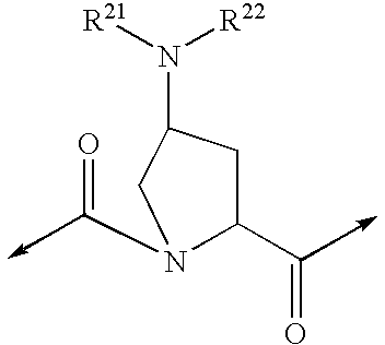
N([R21])([R22])C1CC(C=O)N(C=O)C1
